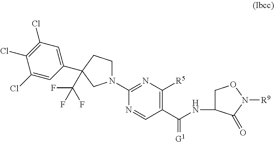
C1(Cl)=C(Cl)C=C(C2(C(F)(F)F)CCN(C3=NC([R5])=C(C(NC4CON([R9])C4=O)=[G1])C=N3)C2)C=C1Cl
